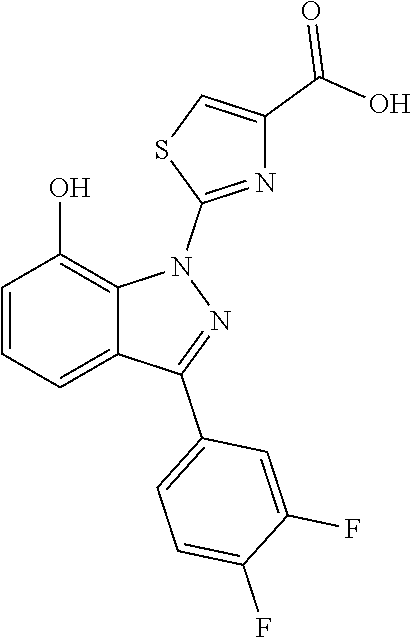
C1=CC=C2C(=C1O)N(C1=NC(C(=O)O)=CS1)N=C2C1=CC=C(F)C(F)=C1
